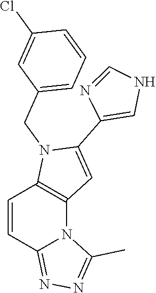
C1=CC2=NN=C(C)N2C2=C1N(CC1=CC=CC(Cl)=C1)C(C1=CNC=N1)=C2
